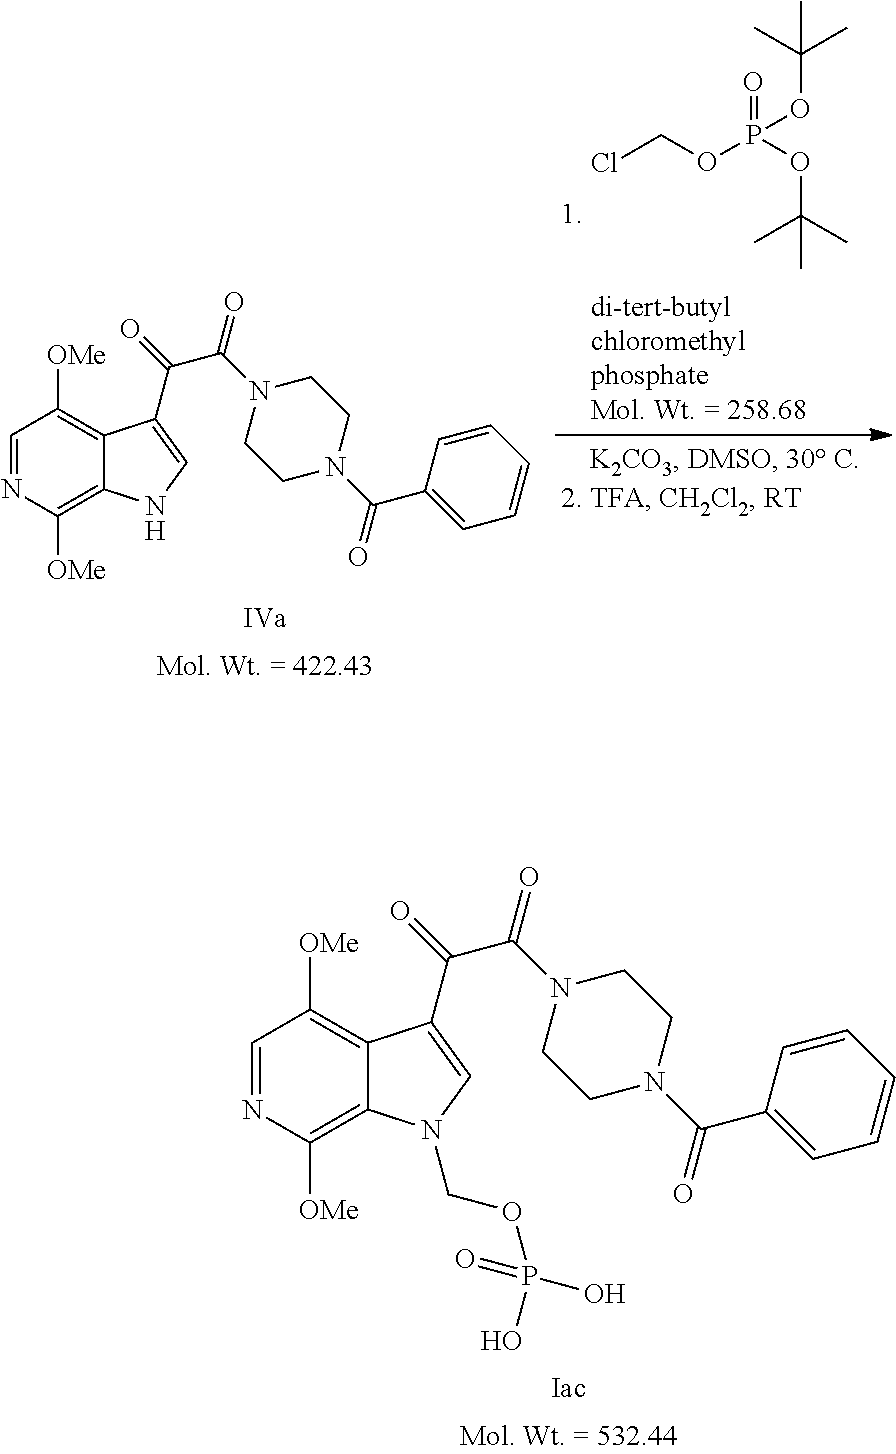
C1=NC([OMe])=C2C(=C1[OMe])C(C(=O)C(N1CCN(C(C3=CC=CC=C3)=O)CC1)=O)=CN2COP(O)(O)=O.ClCOP(=O)(OC(C)(C)C)OC(C)(C)C.C1=NC([OMe])=C2C(=C1[OMe])C(C(=O)C(N1CCN(C(C3=CC=CC=C3)=O)CC1)=O)=CN2
